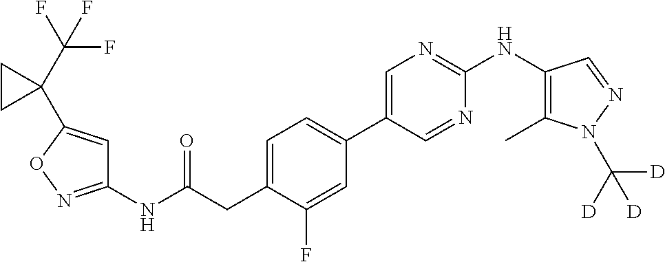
C1(NC(=O)CC2=CC=C(C3=CN=C(NC4=C(C)N(C([D])([D])[D])N=C4)N=C3)C=C2F)=NOC(C2(C(F)(F)F)CC2)=C1
